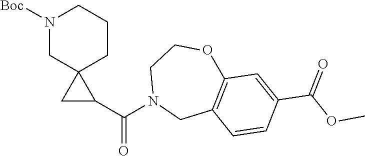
N1([Boc])CC2(CCC1)CC2C(N1CC2=C(OCC1)C=C(C(OC)=O)C=C2)=O
